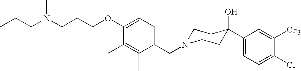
C1(CN2CCC(O)(C3=CC=C(Cl)C([CF3])=C3)CC2)=CC=C(OCCCN(CCC)C)C(C)=C1C
